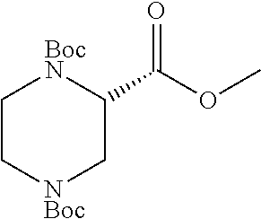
C1C[NBoc]CC(C(OC)=O)[BocN]1
